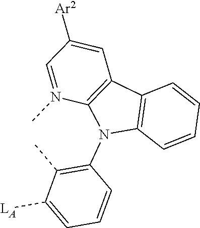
C1(N2C3=C(C4=C2N(C)=CC([Ar2])=C4)C=CC=C3)=C(C)C([LA])=CC=C1
